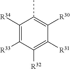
C1([R34])=C([R33])C([R32])=C([R31])C([R30])=C1C
